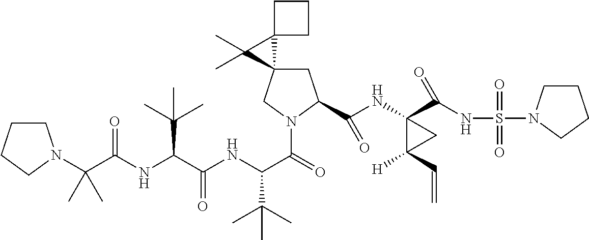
C1C2(CN(C(=O)C(NC(C(NC(C(C)(C)N3CCCC3)=O)C(C)(C)C)=O)C(C)(C)C)C1C(NC1(C(NS(=O)(=O)N3CCCC3)=O)C([H])(C=C)C1)=O)C1(C2(C)C)CCC1
